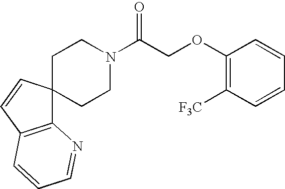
C12=C(C=CC13CCN(C(COC1=C([F3C])C=CC=C1)=O)CC3)C=CC=N2
